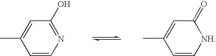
C1=CN=C(O)C=C1C.C1=C[NH]C(=O)C=C1C
